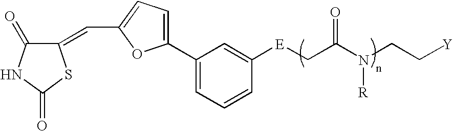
C1(=CC2=CC=C(C3=CC=CC([E]CC(N(CC[Y])[R])=O)=C3)O2)C(=O)NC(=O)S1
